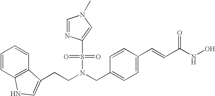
C1=CC2=C(C=C1)C(CCN(CC1=CC=C(C=CC(NO)=O)C=C1)S(=O)(=O)C1=CN(C)C=N1)=CN2
